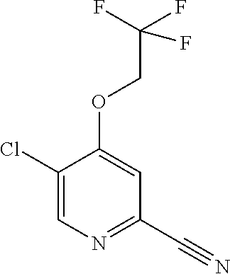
C1(Cl)=CN=C(C#N)C=C1OCC(F)(F)F
